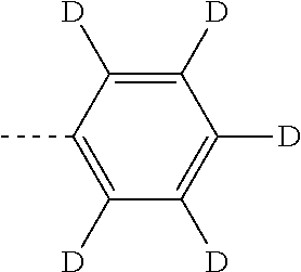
CC1=C([D])C([D])=C([D])C([D])=C1[D]
